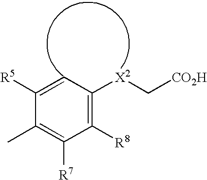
C1(C)=C([R7])C([R8])=C([X2]C[CO2H])C=C1[R5]
